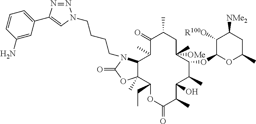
N1=NC(C2=CC=CC(N)=C2)=CN1CCCCN1C2C(C)(OC1=O)C(CC)OC(=O)C(C)C(O)C(C)C(OC1OC(C)CC([NMe2])C1[R100O])C(C)([OMe])CC(C)C(=O)C2C
